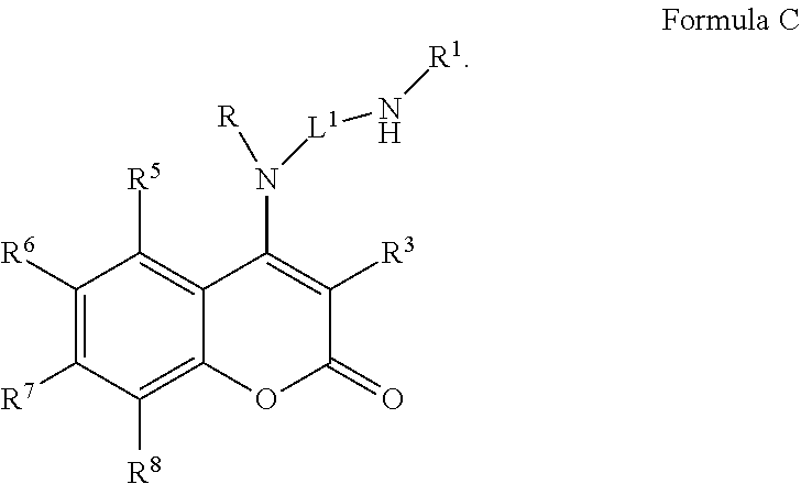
C1([R6])=C([R7])C([R8])=C2C(=C1[R5])C(N([R])[L1]N[R1])=C([R3])C(=O)O2
